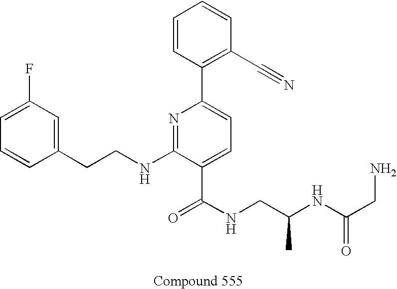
C1=CC(CCNC2=NC(C3=C(C#N)C=CC=C3)=CC=C2C(NCC(NC(CN)=O)C)=O)=CC(F)=C1
